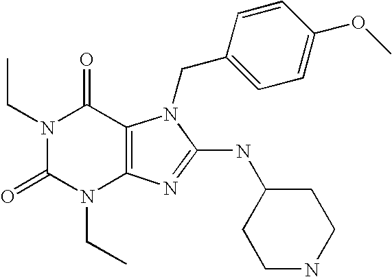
N1(CC)C(=O)N(CC)C2=C(C1=O)N(CC1=CC=C(OC)C=C1)C(NC1CCNCC1)=N2
